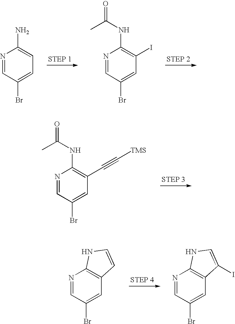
N1=CC(Br)=CC=C1N.N1=CC(Br)=CC(I)=C1NC(=O)C.N1=CC(Br)=CC(C#C[TMS])=C1NC(=O)C.N1=CC(Br)=CC2=C1NC=C2.N1=CC(Br)=CC2=C1NC=C2I
